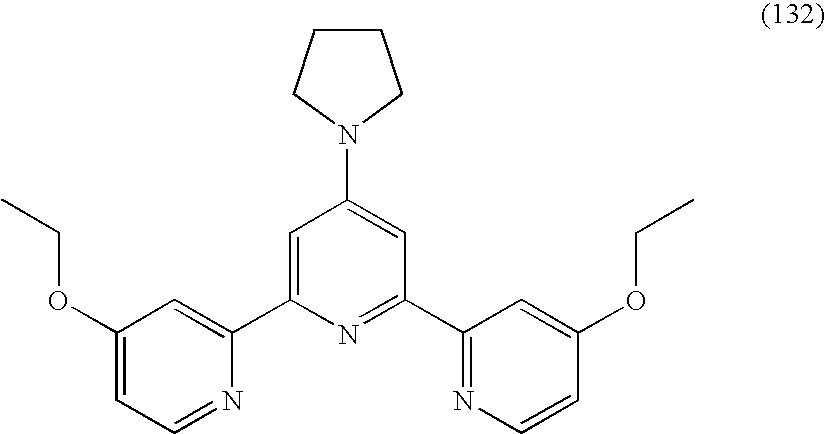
C1=C(C2=CC(OCC)=CC=N2)N=C(C2=NC=CC(OCC)=C2)C=C1N1CCCC1
